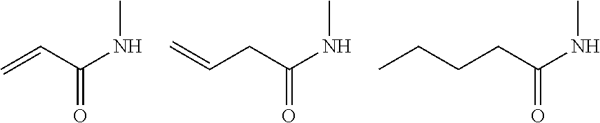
C=CC(NC)=O.C=CCC(NC)=O.CCCCC(NC)=O
